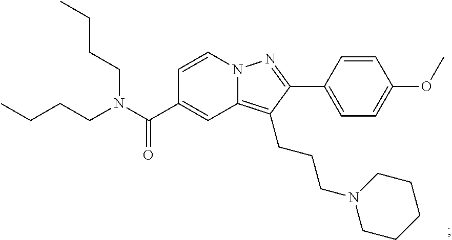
N12C(=C(CCCN3CCCCC3)C(C3=CC=C(OC)C=C3)=N1)C=C(C(N(CCCC)CCCC)=O)C=C2
